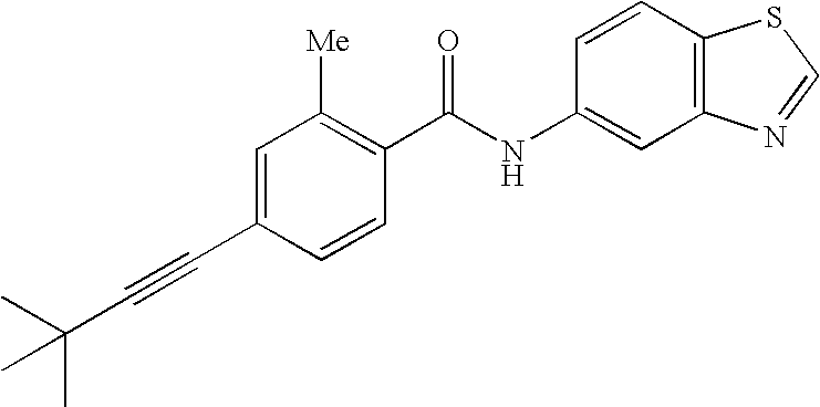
C(C1=CC([Me])=C(C(NC2=CC3=C(C=C2)SC=N3)=O)C=C1)#CC(C)(C)C
